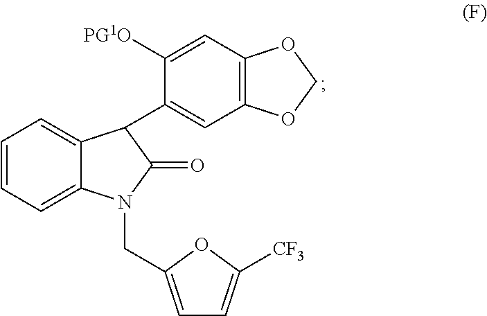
C1=CC=C2C(=C1)C(C1=CC3=C(C=C1[PG1O])OCO3)C(=O)N2CC1=CC=C([CF3])O1
